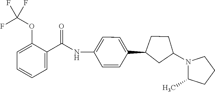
N(C(C1=CC=CC=C1OC(F)(F)F)=O)C1=CC=C(C2CC(N3C(C)CCC3)CC2)C=C1
